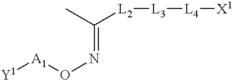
[A1]([Y1])ON=C([L2][L3][L4][X1])C
